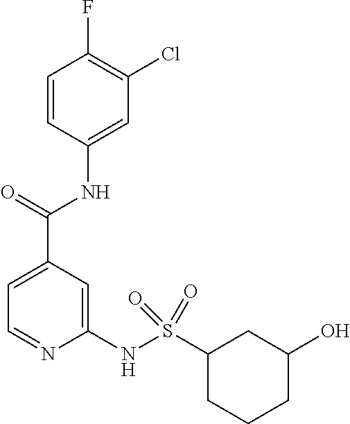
C1=C(C(=O)NC2=CC(Cl)=C(F)C=C2)C=C(NS(C2CCCC(O)C2)(=O)=O)N=C1
